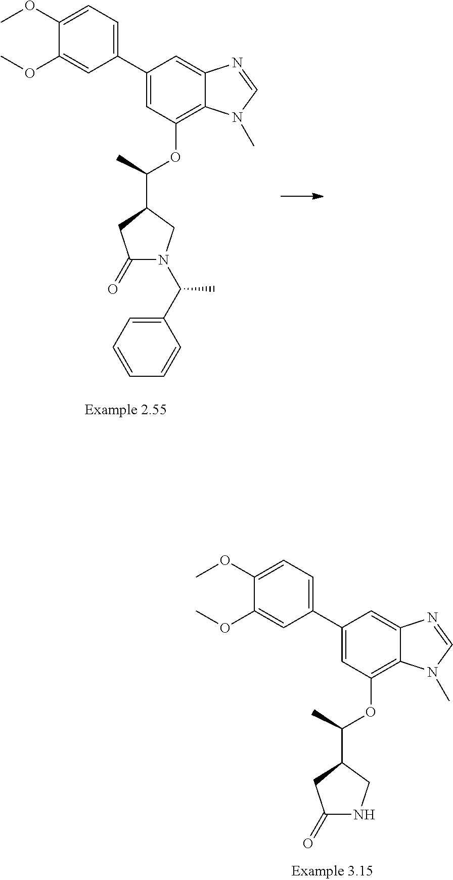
C1=C(OC)C(OC)=CC(C2=CC(OC(C3CC(=O)N(C(C4=CC=CC=C4)C)C3)C)=C3C(=C2)N=CN3C)=C1.C1=C(OC)C(OC)=CC(C2=CC(OC(C3CC(=O)NC3)C)=C3C(=C2)N=CN3C)=C1
